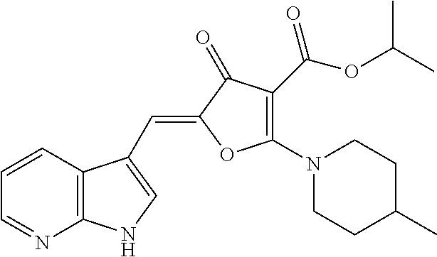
C1=CC2=C(N=C1)NC=C2C=C1C(=O)C(C(=O)OC(C)C)=C(N2CCC(C)CC2)O1
